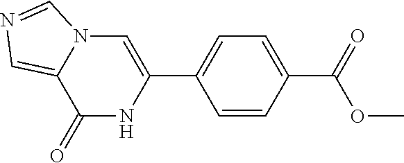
C1(=O)NC(C2=CC=C(C(=O)OC)C=C2)=CN2C1=CN=C2
